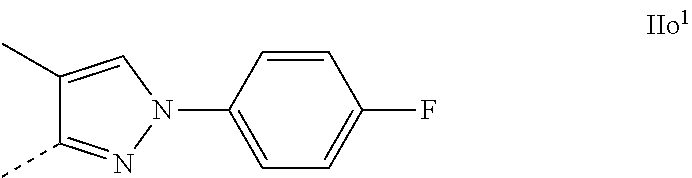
C1(C)=CN(C2=CC=C(F)C=C2)N=C1C
